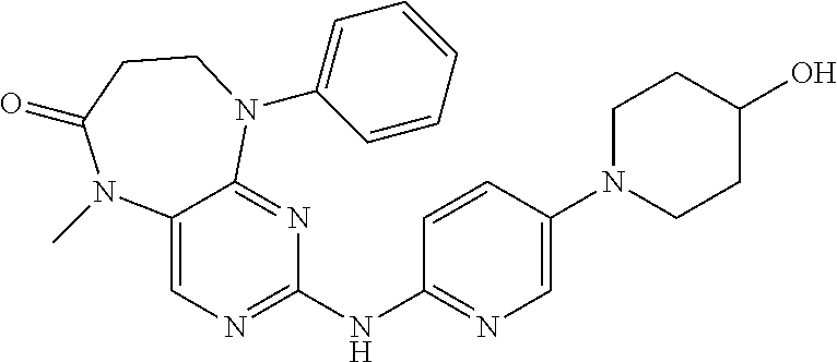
C12=CN=C(NC3=NC=C(N4CCC(O)CC4)C=C3)N=C1N(C1=CC=CC=C1)CCC(=O)N2C
